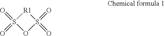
[R1]1S(=O)(=O)OS1(=O)=O
